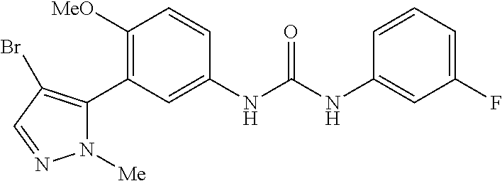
C1([MeO])=C(C2=C(Br)C=NN2[Me])C=C(NC(NC2=CC(F)=CC=C2)=O)C=C1
